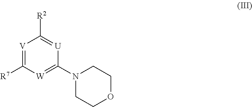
[V]1=C([R7])[W]=C(N2CCOCC2)[U]=C1[R2]
